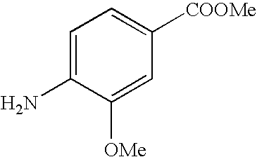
C1=C(N)C([OMe])=CC([COOMe])=C1
